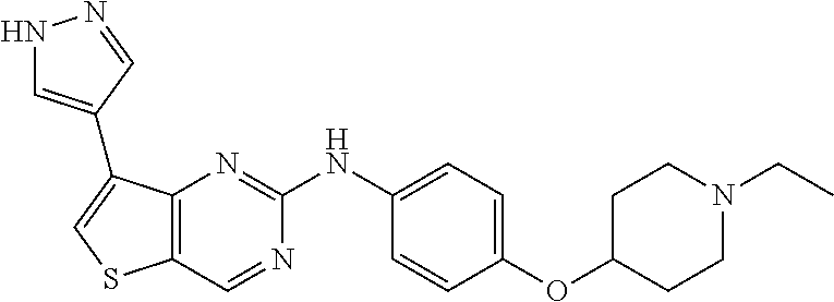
C1=C(NC2=NC3=C(C=N2)SC=C3C2=CNN=C2)C=CC(OC2CCN(CC)CC2)=C1
